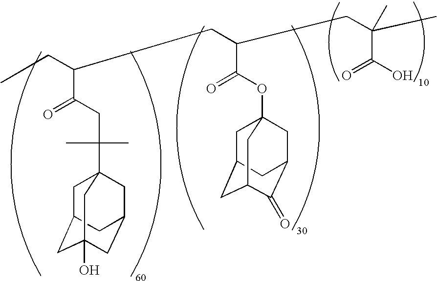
CCC(CC(CC(C)(C(O)=O)C)C(OC12CC3CC(C(=O)C(C1)C3)C2)=O)C(CC(C)(C12CC3CC(O)(CC(C1)C3)C2)C)=O
